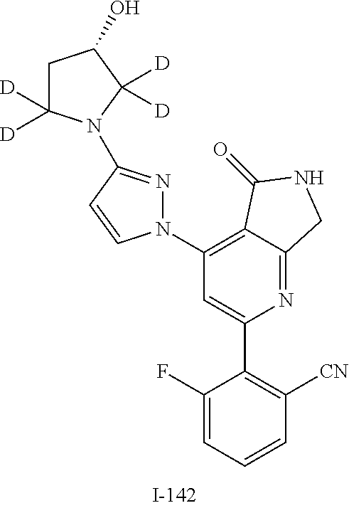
N1=C2C(=C(N3N=C(N4C([D])([D])CC(O)C4([D])[D])C=C3)C=C1C1=C([CN])C=CC=C1F)C(=O)NC2
